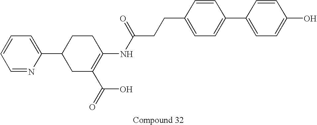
C1(C2CC(C(=O)O)=C(NC(CCC3=CC=C(C4=CC=C(O)C=C4)C=C3)=O)CC2)=CC=CC=N1
